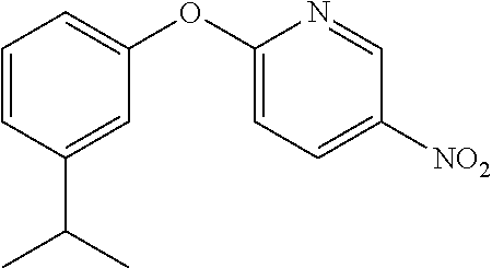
C1=CC(C(C)C)=CC(OC2=CC=C([NO2])C=N2)=C1
